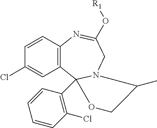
C1=CC2=C(C=C1Cl)C1(C3=C(Cl)C=CC=C3)N(CC(O[R1])=N2)C(C)CO1
